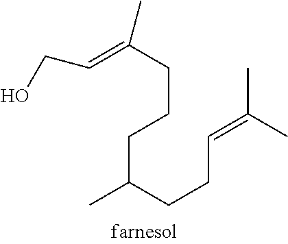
C(C(CCC=C(C)C)C)CCC(=CCO)C
